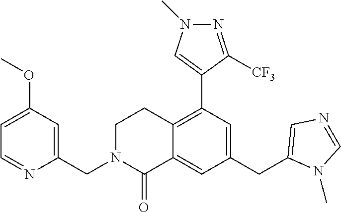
C1=C(OC)C=C(CN2CCC3=C(C4=CN(C)N=C4[CF3])C=C(CC4=CN=CN4C)C=C3C2=O)N=C1
